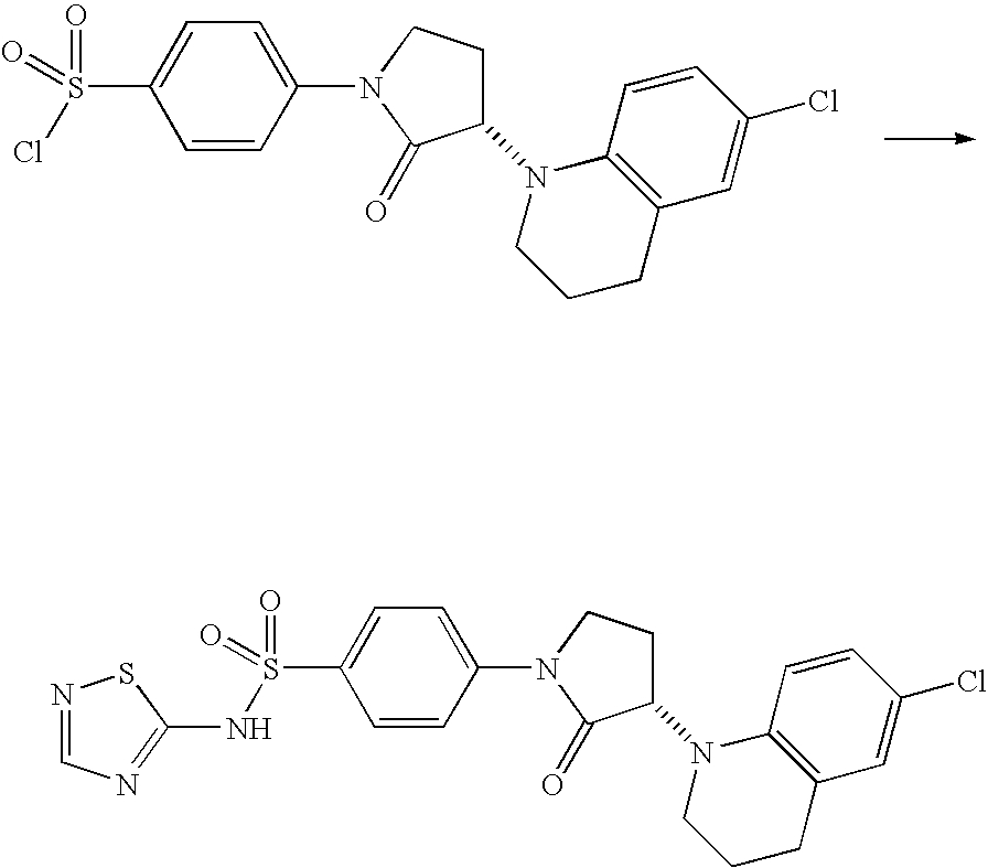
C1=CC(N2C(=O)C(N3CCCC4=C3C=CC(Cl)=C4)CC2)=CC=C1S(Cl)(=O)=O.C1=CC(N2C(=O)C(N3CCCC4=C3C=CC(Cl)=C4)CC2)=CC=C1S(NC1=NC=NS1)(=O)=O
